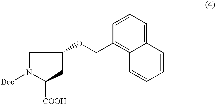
N1([Boc])CC(OCC2=C3C(=CC=C2)C=CC=C3)CC1[COOH]
